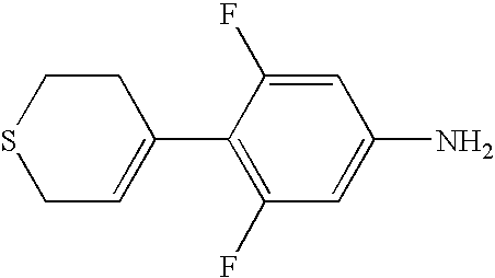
C1C=C(C2=C(F)C=C(N)C=C2F)CCS1
